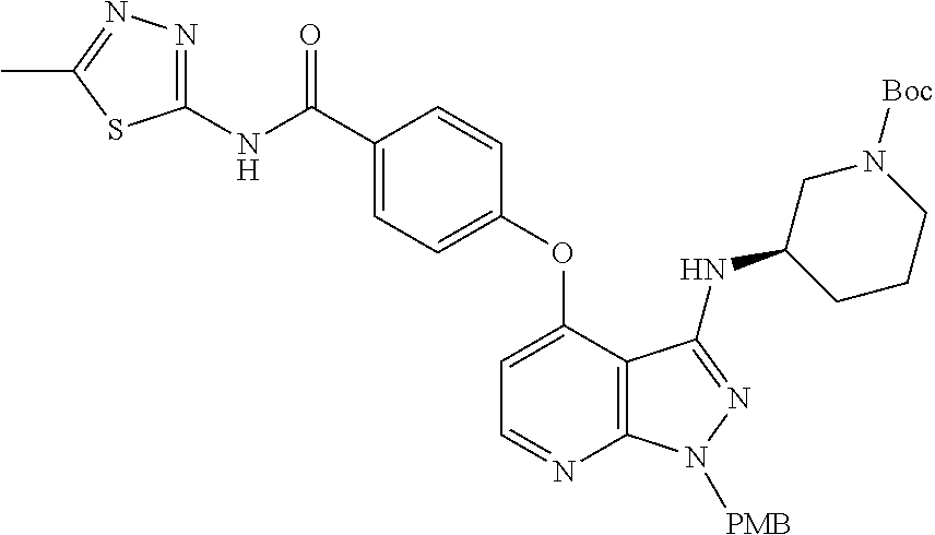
C1(NC(C2=CC=C(OC3=CC=NC4=C3C(NC3CN([Boc])CCC3)=NN4[PMB])C=C2)=O)=NN=C(C)S1
